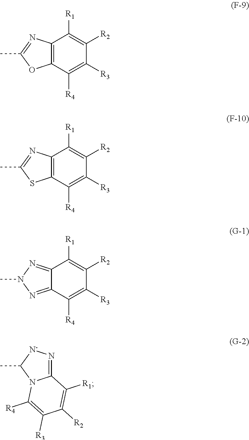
C12=C(C([R4])=C([R3])C([R2])=C1[R1])OC(C)=N2.C12=C(C([R4])=C([R3])C([R2])=C1[R1])SC(C)=N2.C12=NN(C)N=C1C([R4])=C([R3])C([R2])=C2[R1].C12=N[N-]C(C)N1C([R4])=C([R3])C([R2])=C2[R1]
